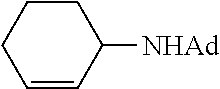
C1=CC([NHAd])CCC1
